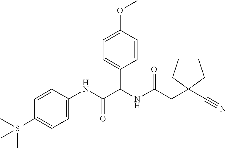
C1=CC(NC(=O)C(NC(CC2(C#N)CCCC2)=O)C2=CC=C(OC)C=C2)=CC=C1[Si](C)(C)C
